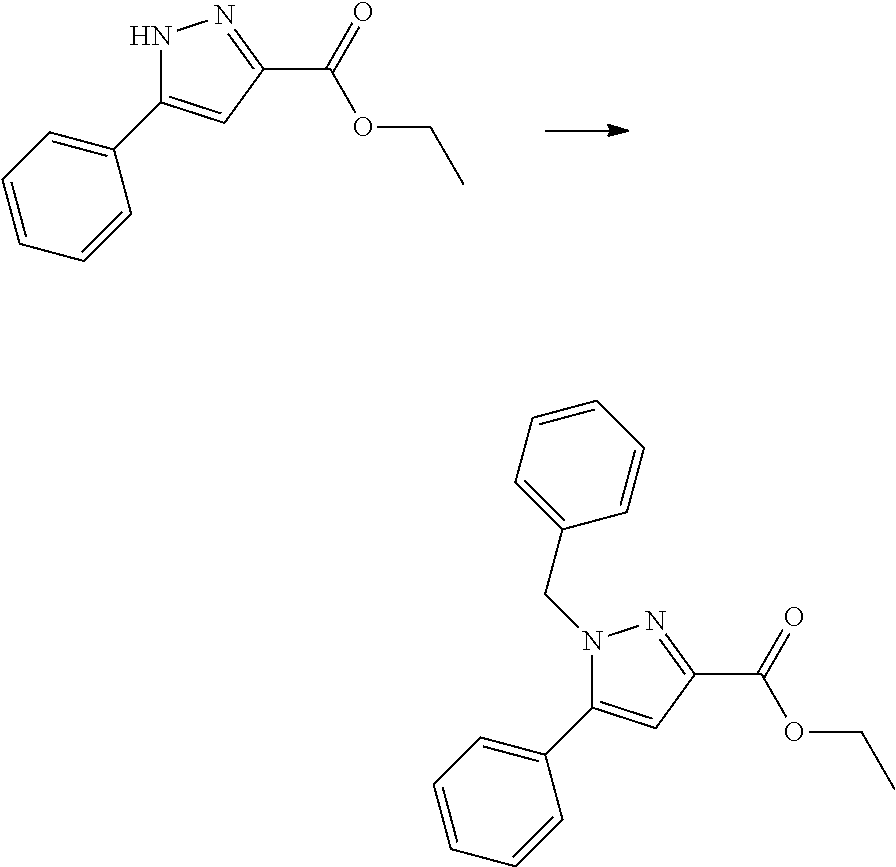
C1=CC=CC(C2=CC(C(=O)OCC)=NN2)=C1.C1=CC=CC(C2=CC(C(=O)OCC)=NN2CC2=CC=CC=C2)=C1
